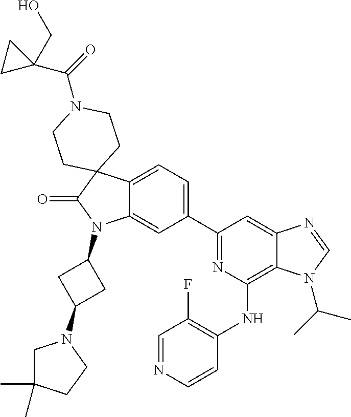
C12=CC=C(C3=NC(NC4=C(F)C=NC=C4)=C4C(=C3)N=CN4C(C)C)C=C1N(C1CC(N3CC(C)(C)CC3)C1)C(=O)C21CCN(C(=O)C2(CO)CC2)CC1
